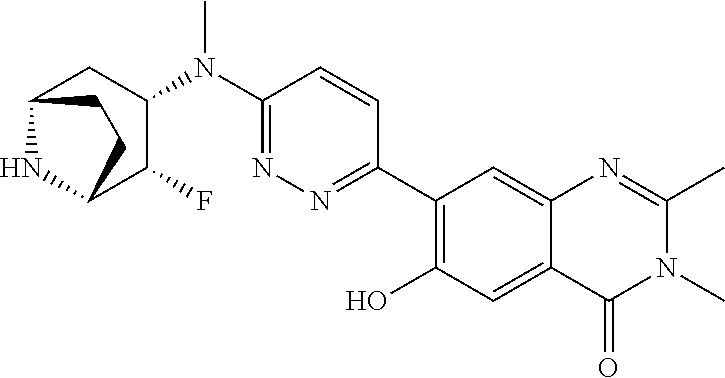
C1(C2=NN=C(N(C3CC4NC(C3F)CC4)C)C=C2)=C(O)C=C2C(=C1)N=C(C)N(C)C2=O
